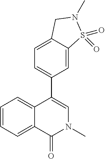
C1=C(C2=CN(C)C(=O)C3=CC=CC=C23)C=C2C(=C1)CN(C)S2(=O)=O
